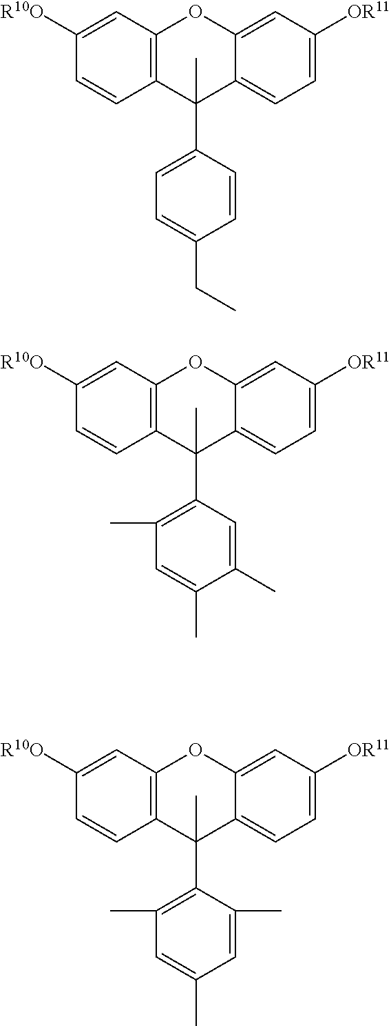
C12=C(C=C([R10O])C=C1)OC1=CC([OR11])=CC=C1C2(C1=CC=C(CC)C=C1)C.C12=C(C=C([R10O])C=C1)OC1=CC([OR11])=CC=C1C2(C1=C(C)C=C(C)C(C)=C1)C.C12=C(C=C([R10O])C=C1)OC1=CC([OR11])=CC=C1C2(C1=C(C)C=C(C)C=C1C)C
